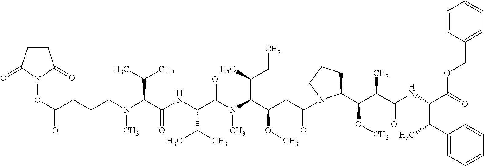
C(CN(C(C(NC(C(N(C)C(C(CC)C)C(OC)CC(=O)N1C(C(OC)C(C(=O)NC(C(=O)OCC2=CC=CC=C2)C(C2=CC=CC=C2)C)C)CCC1)=O)C(C)C)=O)C(C)C)C)CC(ON1C(=O)CCC1=O)=O
